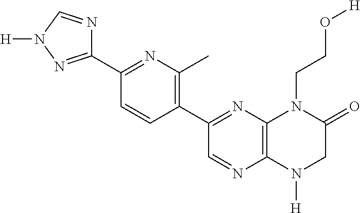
C12=C(N([H])CC(=O)N1CCO[H])N=CC(C1=C(C)N=C(C3=NN([H])C=N3)C=C1)=N2
